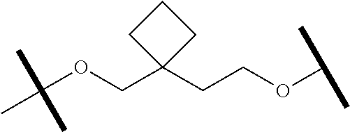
C(OCC1(CCOC(C)C)CCC1)(C)(C)C
